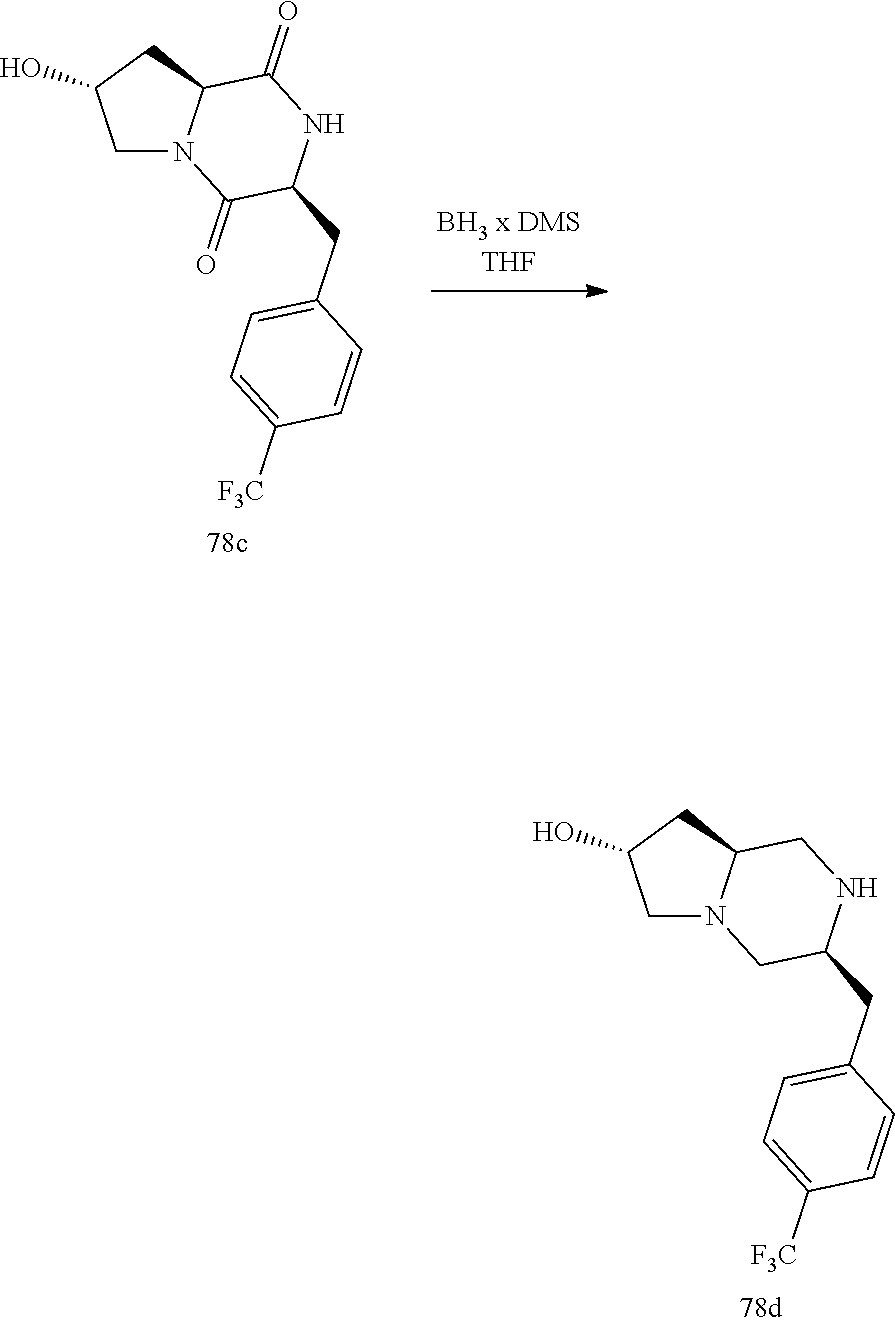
C1N2C(CC1O)CNC(CC1=CC=C([F3C])C=C1)C2.C1N2C(CC1O)C(=O)NC(CC1=CC=C([F3C])C=C1)C2=O
